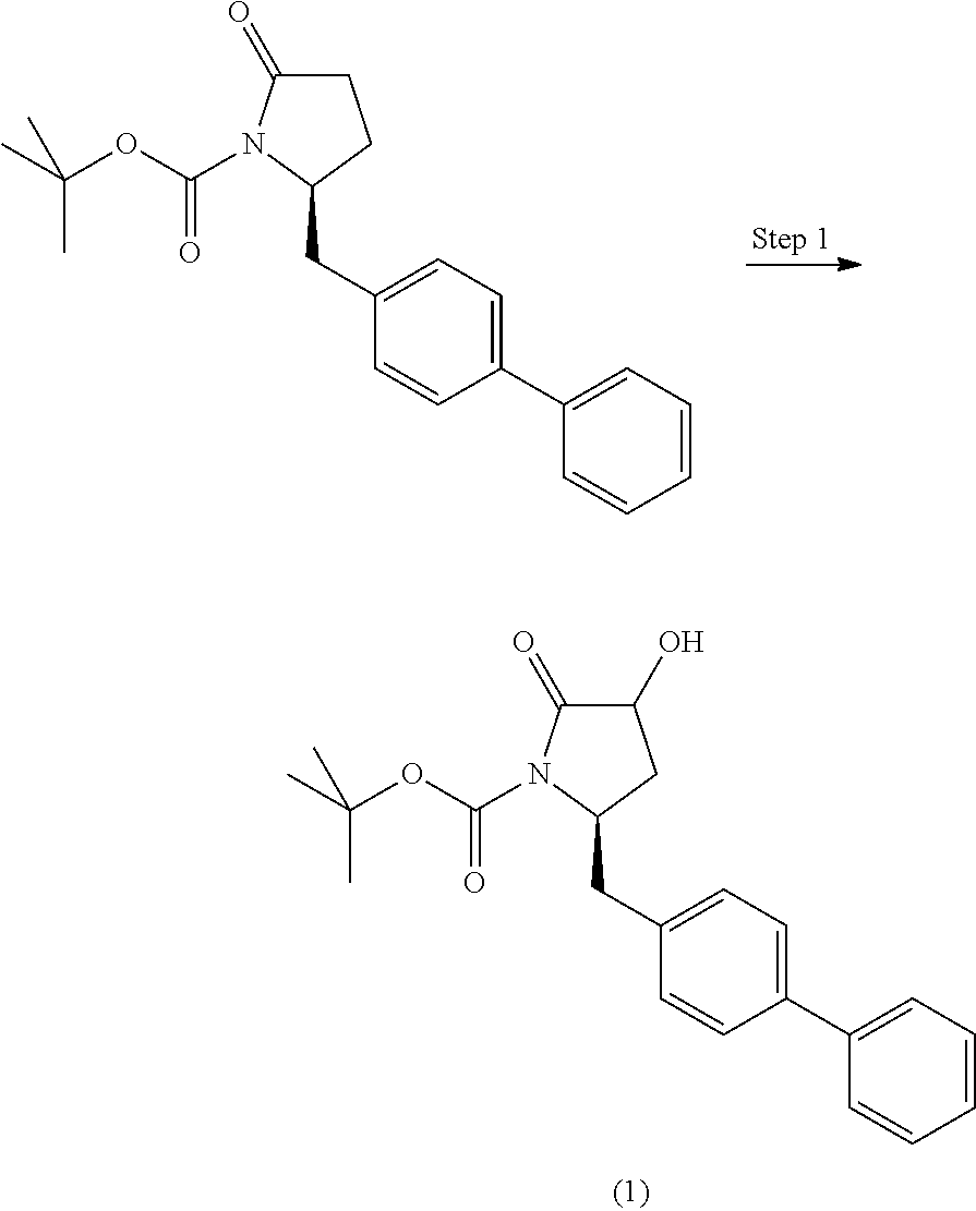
CC(OC(=O)N1C(=O)C(O)CC1CC1=CC=C(C2=CC=CC=C2)C=C1)(C)C.CC(OC(=O)N1C(=O)CCC1CC1=CC=C(C2=CC=CC=C2)C=C1)(C)C
